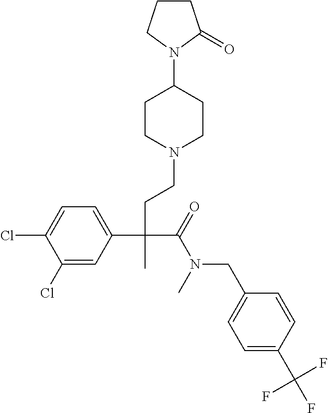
C1(Cl)=CC(C(CCN2CCC(N3CCCC3=O)CC2)(C(=O)N(CC2=CC=C(C(F)(F)F)C=C2)C)C)=CC=C1Cl
